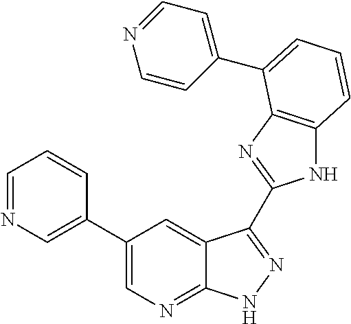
C1(C2=CN=C3C(=C2)C(C2=NC4=C(N2)C=CC=C4C2=CC=NC=C2)=NN3)=CN=CC=C1
